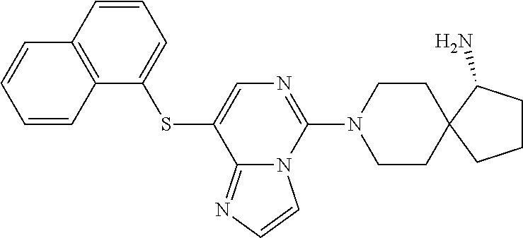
C1(SC2=CN=C(N3CCC4(CC3)CCCC4N)N3C2=NC=C3)=CC=CC2=C1C=CC=C2
